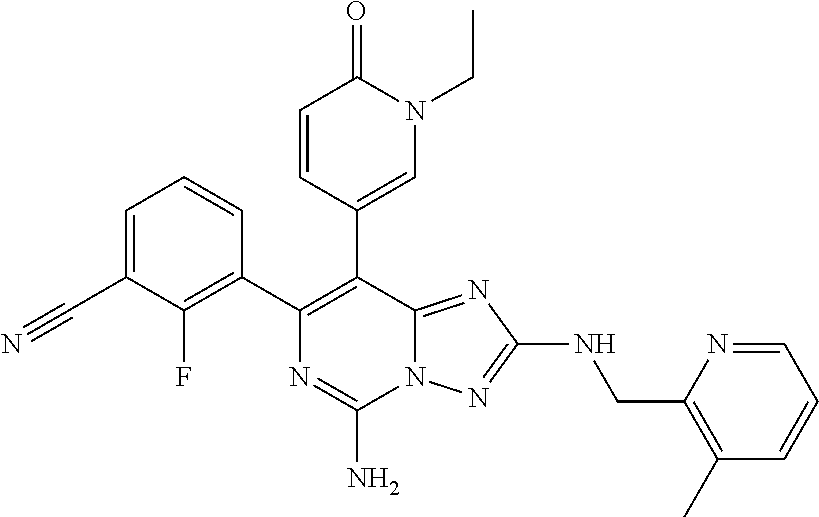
C1=C(C#N)C(F)=C(C2=C(C3=CN(CC)C(=O)C=C3)C3=NC(NCC4=C(C)C=CC=N4)=NN3C(N)=N2)C=C1
